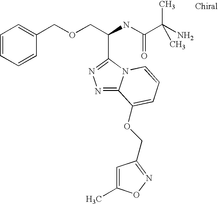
C(C(NC(C(C)(N)C)=O)C1=NN=C2N1C=CC=C2OCC1=NOC(C)=C1)OCC1=CC=CC=C1
